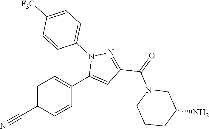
C1=C(C#N)C=CC(C2=CC(C(=O)N3CCCC(N)C3)=NN2C2=CC=C([F3C])C=C2)=C1
